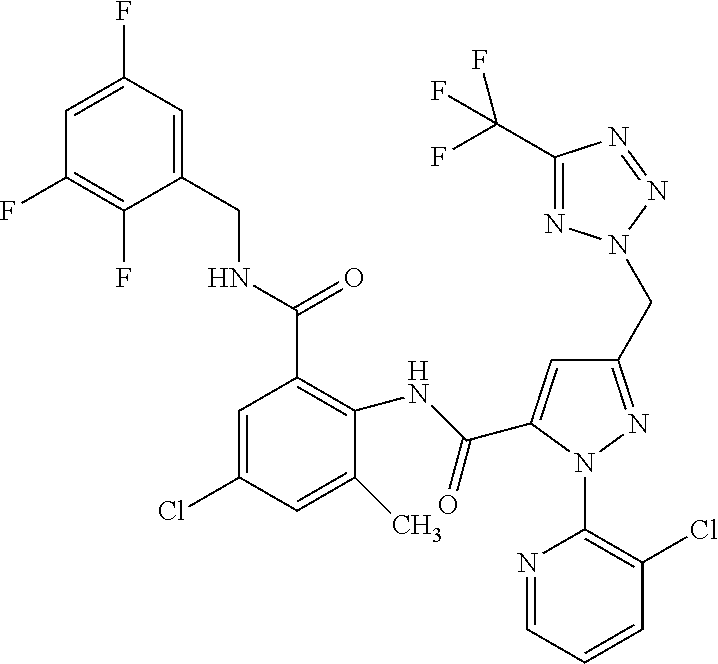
C1=C(F)C=C(CNC(C2=C(NC(=O)C3=CC(CN4N=C(C(F)(F)F)N=N4)=NN3C3=C(Cl)C=CC=N3)C(C)=CC(Cl)=C2)=O)C(F)=C1F
